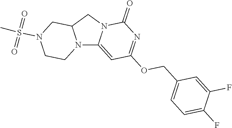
N12C3=CC(OCC4=CC=C(F)C(F)=C4)=NC(=O)N3CC1CN(S(C)(=O)=O)CC2
